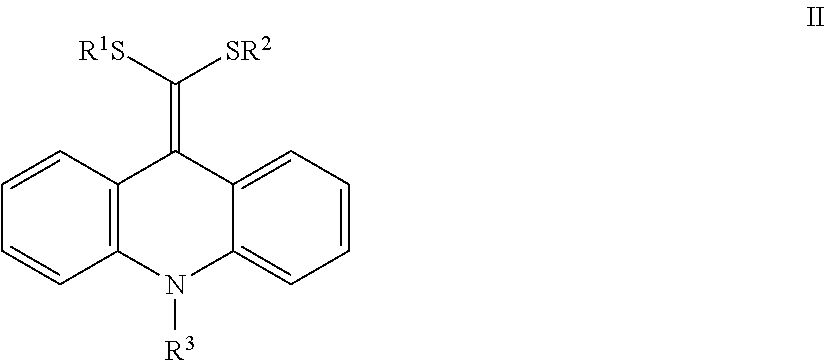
C1=CC2=C(C=C1)C(=C([R1S])[SR2])C1=CC=CC=C1N2[R3]
